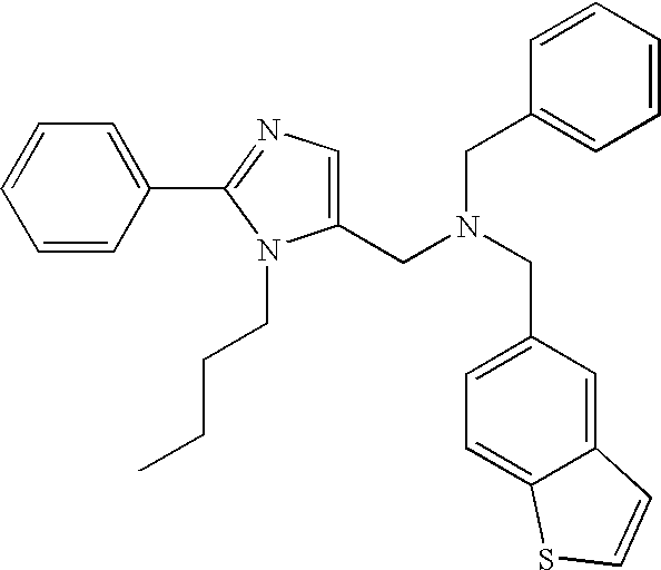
C1=CC(C2=NC=C(CN(CC3=CC=C4C(=C3)C=CS4)CC3=CC=CC=C3)N2CCCC)=CC=C1
